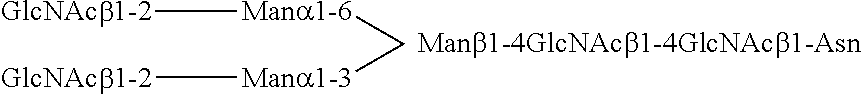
[Manb1-4GlcNAcb1-4GlcNAcb1-Asn].[GlcNAcb1-2][Mana1-6]C[Mana1-3][GlcNAcb1-2]
